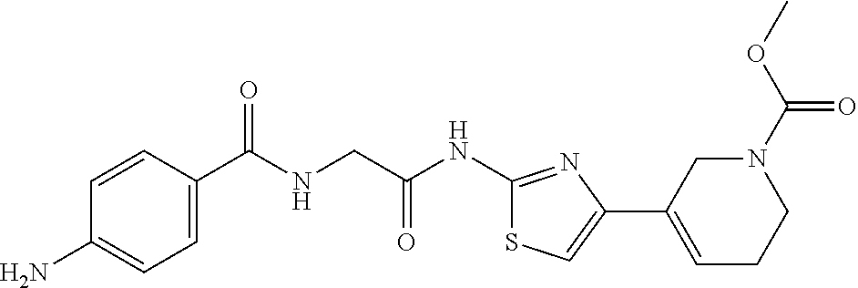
C1=CC(C(NCC(NC2=NC(C3=CCCN(C(OC)=O)C3)=CS2)=O)=O)=CC=C1N
